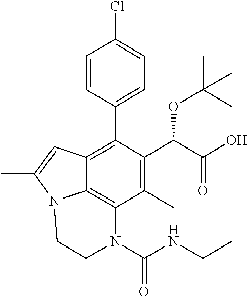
C1=CC(C2=C3C4=C(C(C)=C2C(C(=O)O)OC(C)(C)C)N(C(=O)NCC)CCN4C(C)=C3)=CC=C1Cl
